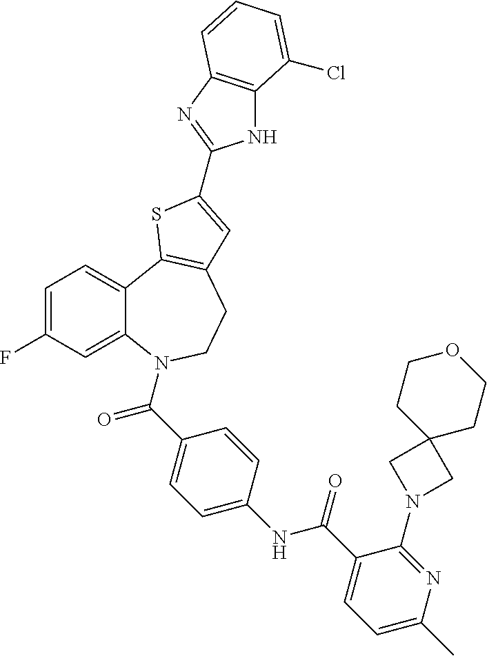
C1=C(F)C=C2C(=C1)C1=C(CCN2C(C2=CC=C(NC(C3=CC=C(C)N=C3N3CC4(C3)CCOCC4)=O)C=C2)=O)C=C(C2=NC3=C(N2)C(Cl)=CC=C3)S1
